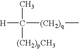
CC([H])([(CH2)q]C)[(CH2)pCH3]
